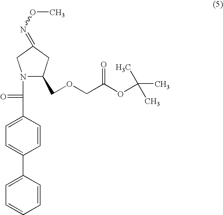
N1(C(C2=CC=C(C3=CC=CC=C3)C=C2)=O)C(COCC(OC(C)(C)C)=O)CC(=NOC)C1
